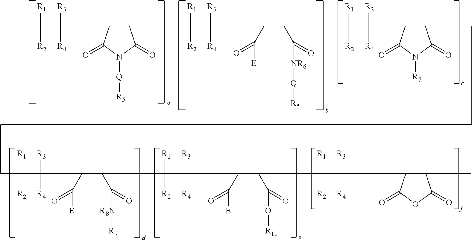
CC([R1])([R2])C([R3])([R4])C1C(C([R1])(C([R3])(C(C([E])=O)C(C([NR6][Q][R5])=O)C([R1])([R2])C([R3])([R4])C2C(=O)N([R7])C(=O)C2C)[R4])[R2])C(=O)N([Q][R5])C1=O.CC([R1])([R2])C([R3])([R4])C(C(C([R1])(C([R3])(C(C([E])=O)C(C(O[R11])=O)C([R1])([R2])C([R3])([R4])C1C(C)C(=O)OC1=O)[R4])[R2])C([R8N][R7])=O)C([E])=O
